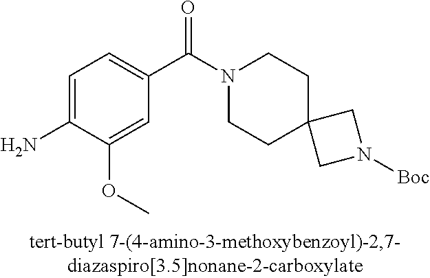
C1=C(OC)C(N)=CC=C1C(=O)N1CCC2(CC1)CN([Boc])C2
